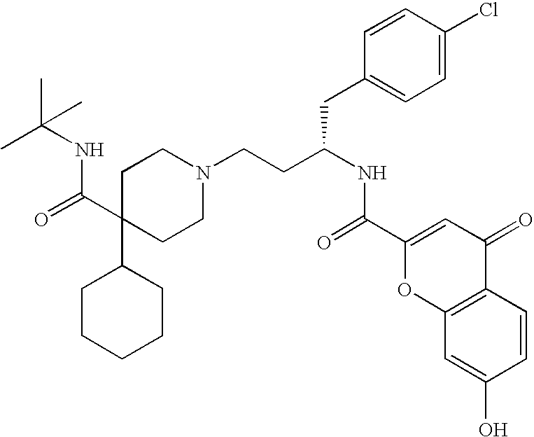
C1C(C(=O)NC(C)(C)C)(C2CCCCC2)CCN(CCC(CC2=CC=C(Cl)C=C2)NC(=O)C2=CC(=O)C3=C(O2)C=C(O)C=C3)C1
